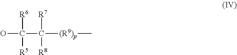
OC(C([(R9)p]C)([R7])[R8])([R6])[R5]
